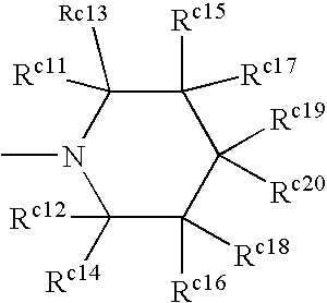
N1(C)C([Rc12])([Rc14])C([Rc16])([Rc18])C([Rc19])([Rc20])C([Rc15])([Rc17])C1([Rc13])[Rc11]
